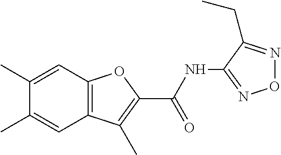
C12=C(C=C(C)C(C)=C1)OC(C(=O)NC1=NON=C1CC)=C2C
